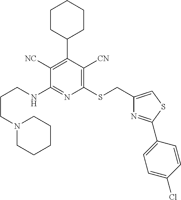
C1([NC])=C(C2CCCCC2)C([CN])=C(SCC2=CSC(C3=CC=C(Cl)C=C3)=N2)N=C1NCCCN1CCCCC1
